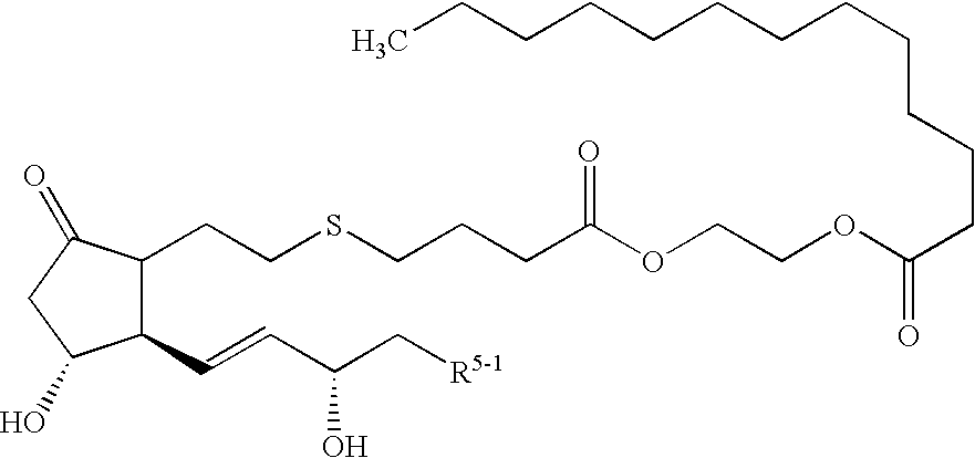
C1(CCSCCCC(OCCOC(CCCCCCCCCCCC)=O)=O)C(C=CC(C[R5-1])O)C(O)CC1=O
